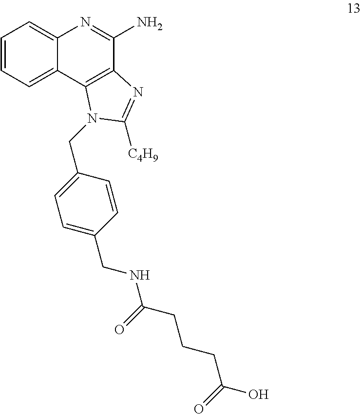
C1=CC=C2C(=C1)N=C(N)C1=C2N(CC2=CC=C(CNC(CCCC(O)=O)=O)C=C2)C([C4H9])=N1
